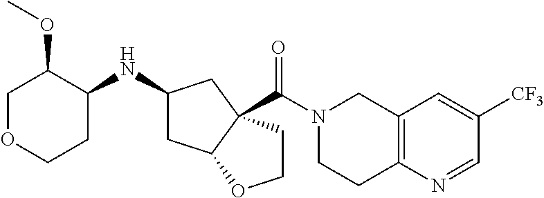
C1(NC2CC3C(C(N4CCC5=C(C4)C=C([CF3])C=N5)=O)(C2)CCO3)C(OC)COCC1
